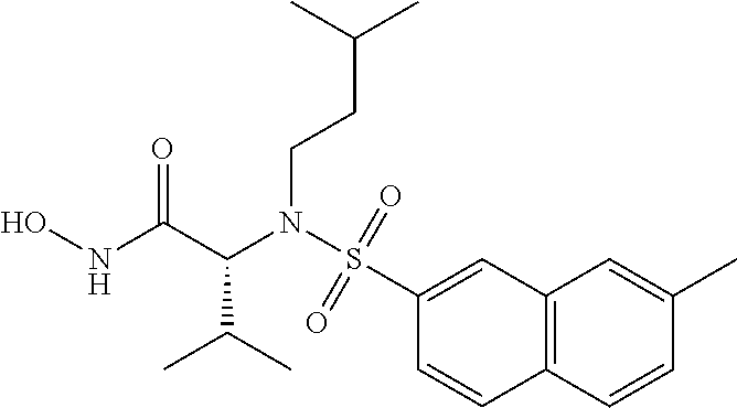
N(C(C(NO)=O)C(C)C)(S(C1=CC2=C(C=C1)C=CC(C)=C2)(=O)=O)CCC(C)C
